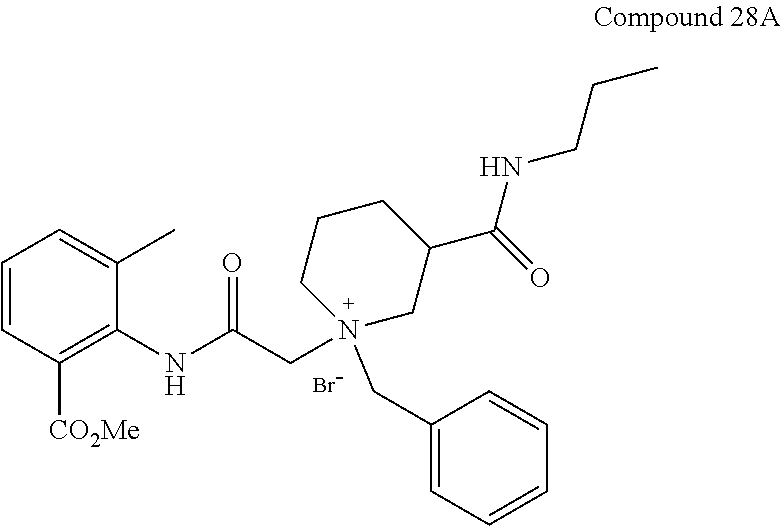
C1=CC([CO2Me])=C(NC(CN2(CC3=CC=CC=C3)CCCC(C(=O)NCCC)C2)=O)C(C)=C1.[Br-]
